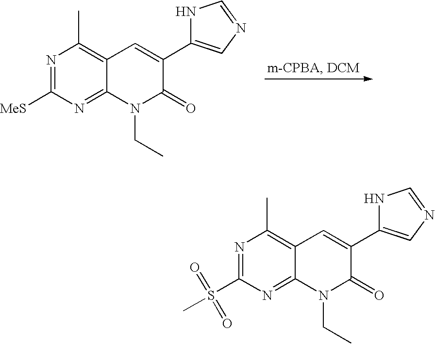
N1=C([MeS])N=C2C(=C1C)C=C(C1=CN=CN1)C(=O)N2CC.N1=C(S(C)(=O)=O)N=C2C(=C1C)C=C(C1=CN=CN1)C(=O)N2CC
